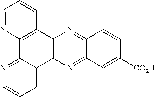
C12=NC3=C(N=C1C=C([CO2H])C=C2)C1=CC=CN=C1C1=C3C=CC=N1
